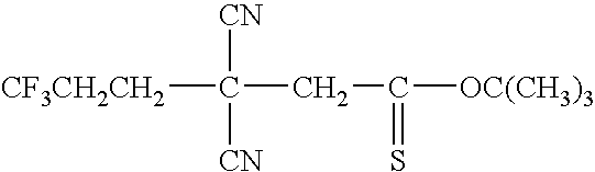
[CF3CH2CH2]C([CN])([CN])CC(=S)[OC(CH3)3]
